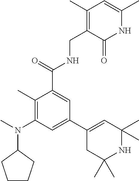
C1(C)=C(N(C)C2CCCC2)C=C(C2=CC(C)(C)NC(C)(C)C2)C=C1C(=O)NCC1=C(C)C=C(C)NC1=O
